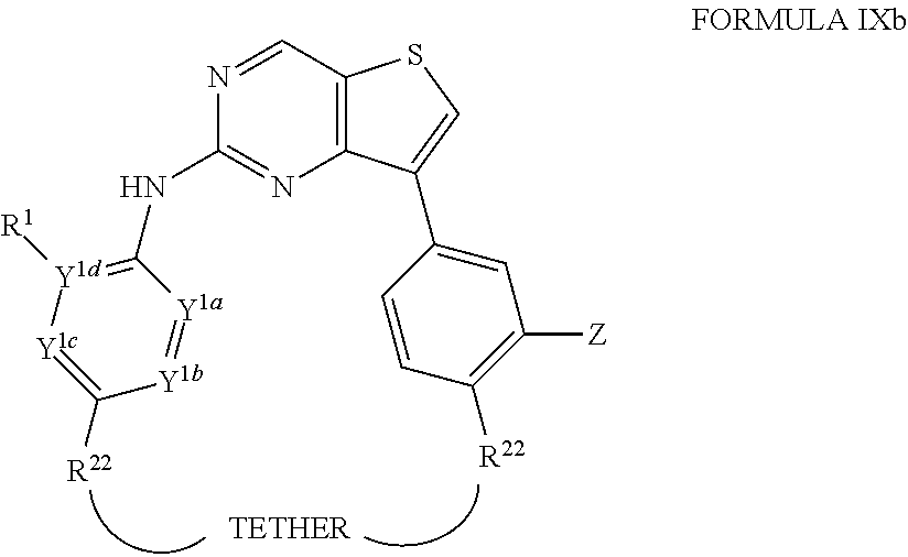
C12=C(C=NC(NC3=[Y1d]([R1])[Y1c]=C([R22])[Y1b]=[Y1a]3)=N1)SC=C2C1=CC([Z])=C([R22])C=C1
